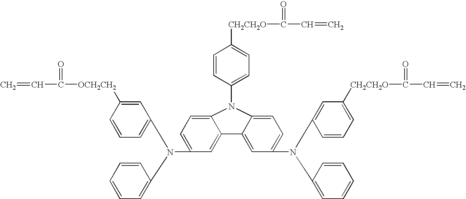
C=CC(=O)[OCH2CH2]C1=CC(N(C2=CC=CC=C2)C2=CC=C3C(=C2)C2=CC(N(C4=CC=CC=C4)C4=CC([CH2CH2O]C(=O)C=C)=CC=C4)=CC=C2N3C2=CC=C([CH2CH2O]C(=O)C=C)C=C2)=CC=C1
